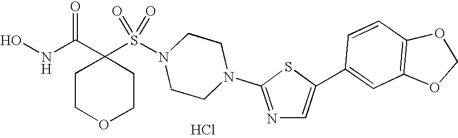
C1(S(N2CCN(C3=NC=C(C4=CC5=C(C=C4)OCO5)S3)CC2)(=O)=O)(C(NO)=O)CCOCC1.Cl
